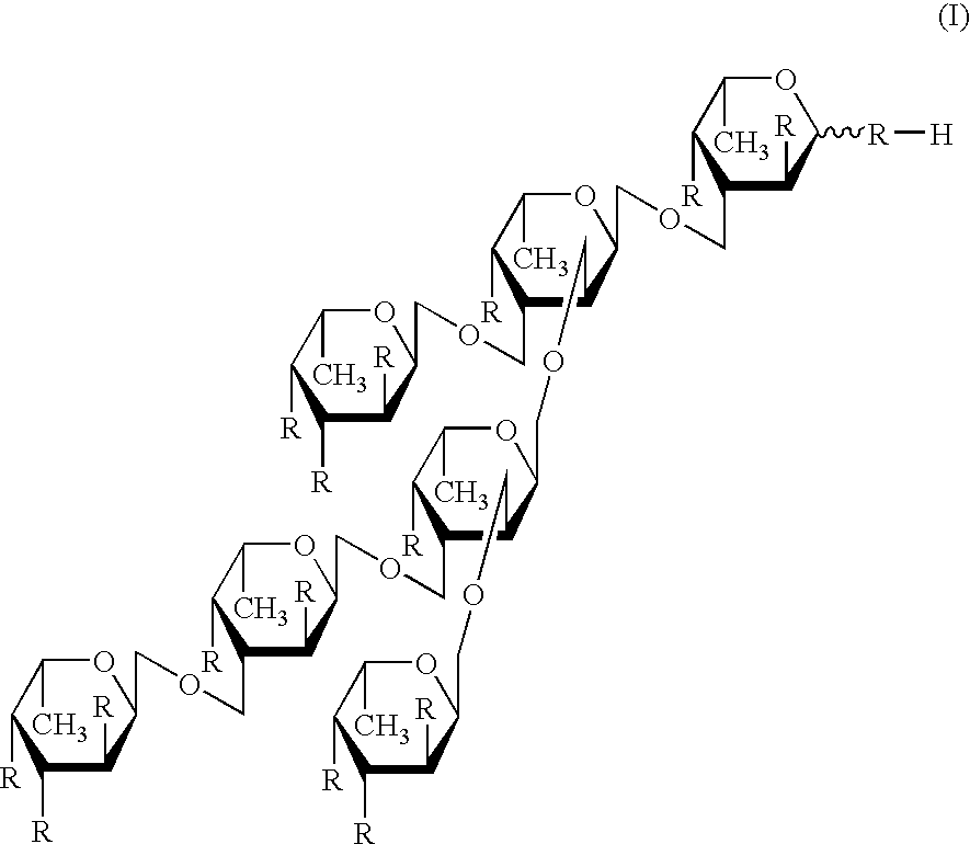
C1(COCC2OC(C)C([R])C([R])C2[R])C(COCC2C(COCC3C([R])C([R])C([R])C(C)O3)C(COCC3C([R])C(COCC4C([R])C([R])C([R])C(C)O4)C([R])C(C)O3)C([R])C(C)O2)C(COCC2C([R])C([R][H])OC(C)C2[R])OC(C)C1[R]
